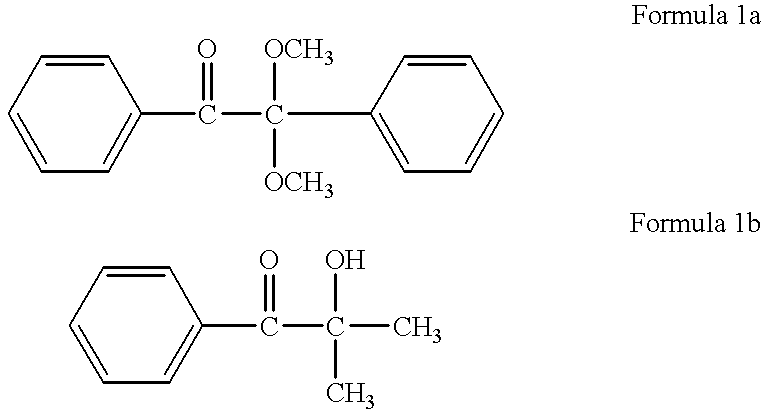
C1=CC=C(C(C(C2=CC=CC=C2)([OCH3])[OCH3])=O)C=C1.C1=CC=C(C(C(C)(O)C)=O)C=C1
